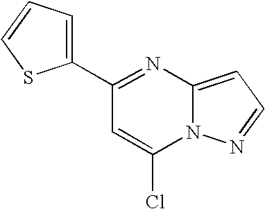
C12=CC=NN1C(Cl)=CC(C1=CC=CS1)=N2
